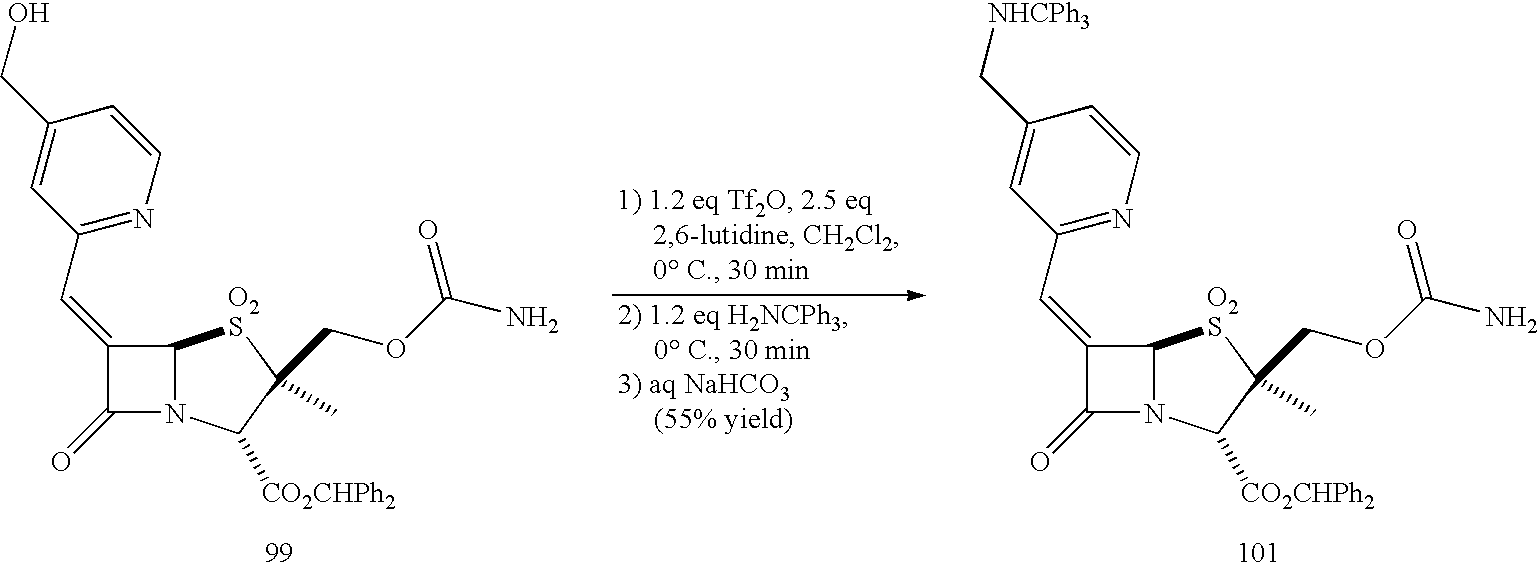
C1(=CC2=NC=CC(CO)=C2)C(=O)N2C1[O2S]C(C)(COC(N)=O)C2[CO2CHPh2].C1(=CC2=NC=CC(C[NHCPh3])=C2)C(=O)N2C1[O2S]C(C)(COC(N)=O)C2[CO2CHPh2]
